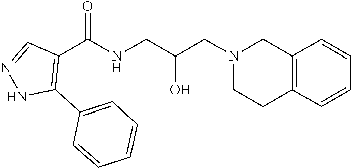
C1(C(NCC(CN2CCC3=C(C2)C=CC=C3)O)=O)=C(C2=CC=CC=C2)NN=C1
